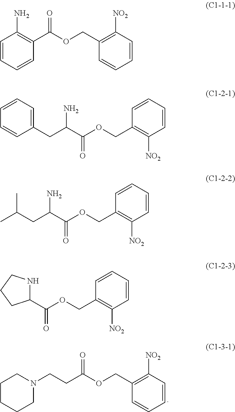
C1=CC=CC(C(OCC2=C([NO2])C=CC=C2)=O)=C1N.C(CN1CCCCC1)C(OCC1=C([NO2])C=CC=C1)=O.C1(CC(N)C(=O)OCC2=C([NO2])C=CC=C2)=CC=CC=C1.C(C)(C)CC(N)C(=O)OCC1=C([NO2])C=CC=C1.C1(C(=O)OCC2=C([NO2])C=CC=C2)NCCC1
